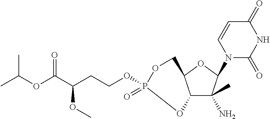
C12C(C)(N)C(N3C(=O)NC(=O)C=C3)OC1COP(OCCC(C(OC(C)C)=O)OC)(=O)O2
